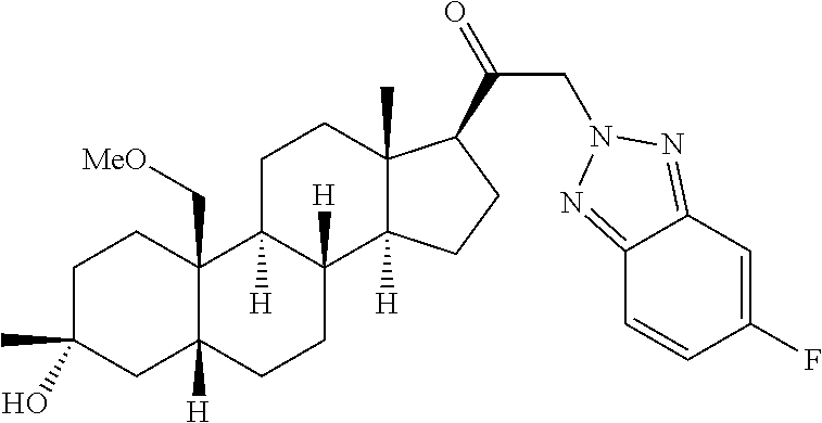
C1C(C)(O)CC2([H])C(C[MeO])(C1)C1([H])C([H])(CC2)C2([H])C(C)(CC1)C(C(=O)CN1N=C3C(=N1)C=CC(F)=C3)CC2
